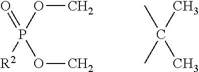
O=P([R2])(OC)OC.CC(C)(C)C
